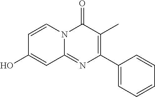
C1=CN2C(=NC(C3=CC=CC=C3)=C(C)C2=O)C=C1O
